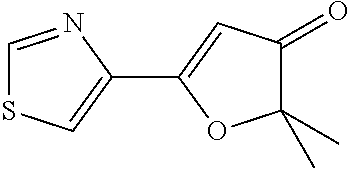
C1=NC(C2=CC(=O)C(C)(C)O2)=CS1
